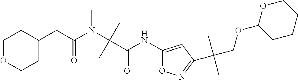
C1OCCC(CC(N(C(C(NC2=CC(C(COC3CCCCO3)(C)C)=NO2)=O)(C)C)C)=O)C1
